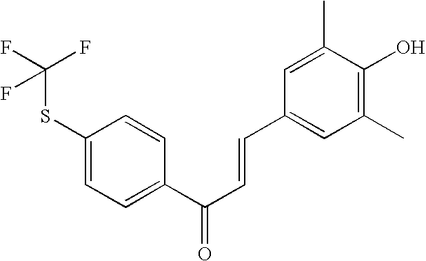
C1(SC(F)(F)F)=CC=C(C(C=CC2=CC(C)=C(O)C(C)=C2)=O)C=C1
